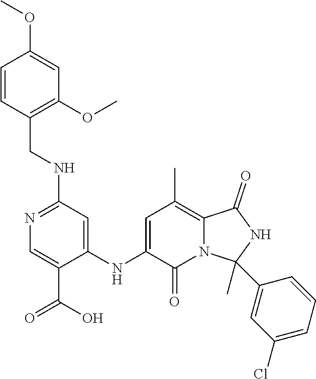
C1=CC(CNC2=NC=C(C(=O)O)C(NC3=CC(C)=C4N(C3=O)C(C)(C3=CC(Cl)=CC=C3)NC4=O)=C2)=C(OC)C=C1OC
